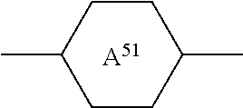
C1CC(C)CCC1C.[A51]
